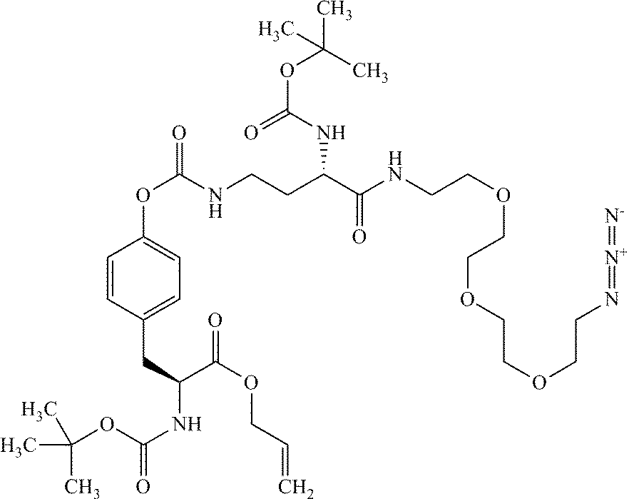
O(CCNC(C(CCNC(OC1=CC=C(CC(NC(OC(C)(C)C)=O)C(OCC=C)=O)C=C1)=O)NC(=O)OC(C)(C)C)=O)CCOCCOCCN=[N+]=[N-]
